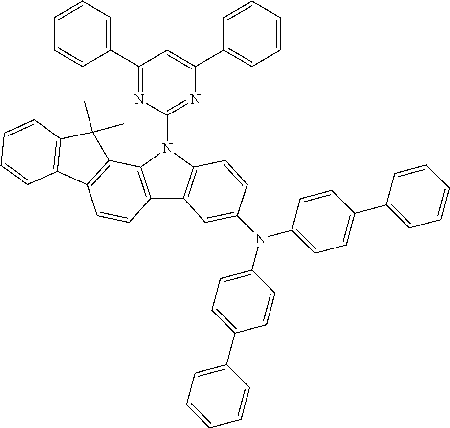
C1(C2=CC=CC=C2)=NC(N2C3=C(C4=C2C2=C(C=C4)C4=C(C2(C)C)C=CC=C4)C=C(N(C2=CC=C(C4=CC=CC=C4)C=C2)C2=CC=C(C4=CC=CC=C4)C=C2)C=C3)=NC(C2=CC=CC=C2)=C1
